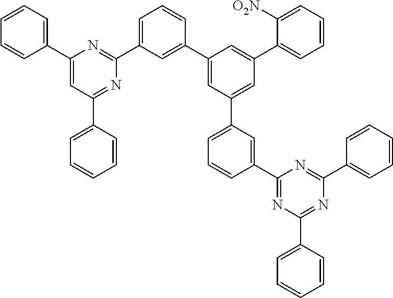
C1(C2=CC=CC=C2)=CC(C2=CC=CC=C2)=NC(C2=CC=CC(C3=CC(C4=CC=CC(C5=NC(C6=CC=CC=C6)=NC(C6=CC=CC=C6)=N5)=C4)=CC(C4=CC=CC=C4[O2N])=C3)=C2)=N1
